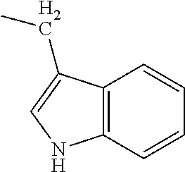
C12=C(C=CC=C1)NC=C2CC
